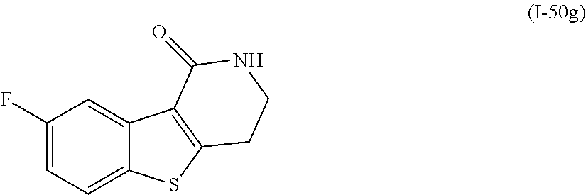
C1(F)=CC=C2C(=C1)C1=C(S2)CCNC1=O
